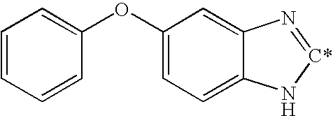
C1(OC2=CC=CC=C2)=CC=C2C(=C1)N=[C*]N2
